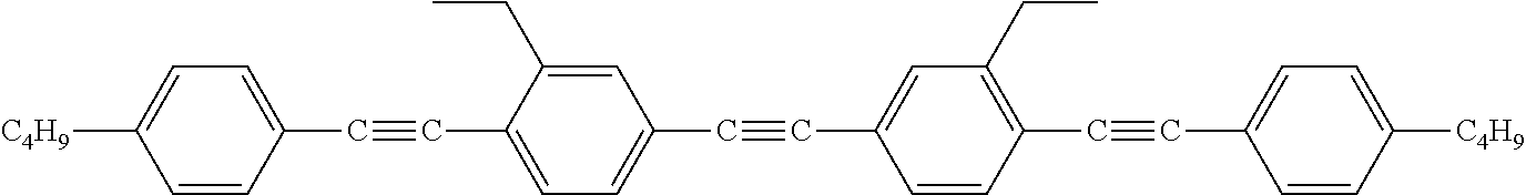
C1(CC)=CC(C#CC2=CC(CC)=C(C#CC3=CC=C([C4H9])C=C3)C=C2)=CC=C1C#CC1=CC=C([C4H9])C=C1
